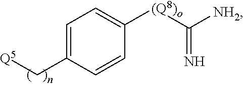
C1=C(C[Q5])C=CC([(Q8)o]C(=N)[NH2])=C1
